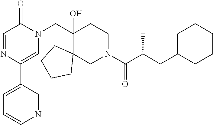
C1(C2=CN(CC3(O)C4(CCCC4)CN(C(=O)C(CC4CCCCC4)C)CC3)C(=O)C=N2)=CC=CN=C1
